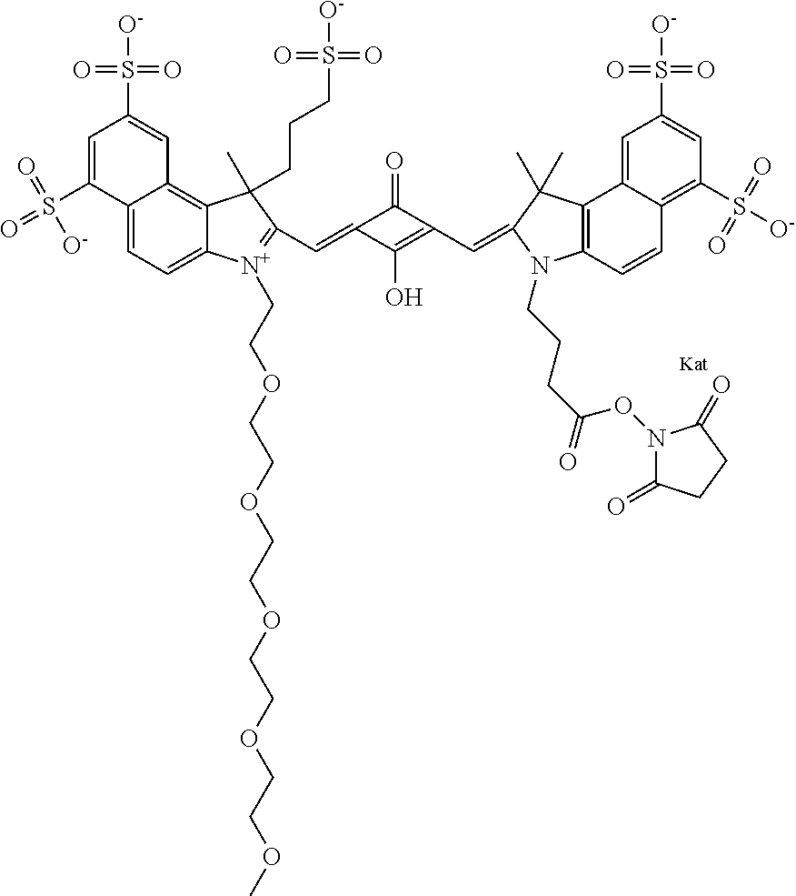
C12=CC=C3C(=C1C=C(S(=O)(=O)[O-])C=C2S(=O)([O-])=O)C(CCCS(=O)(=O)[O-])(C)C(C=C1C(O)=C(C=C2N(CCCC(=O)ON4C(=O)CCC4=O)C4=C(C5=CC(S(=O)(=O)[O-])=CC(S(=O)(=O)[O-])=C5C=C4)C2(C)C)C1=O)=[N+]3CCOCCOCCOCCOCCOC
